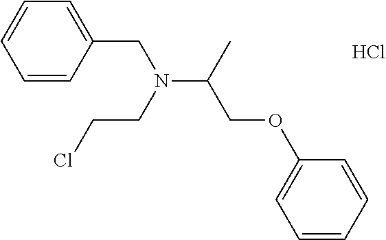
C1=CC(CN(C(C)COC2=CC=CC=C2)CCCl)=CC=C1.Cl
